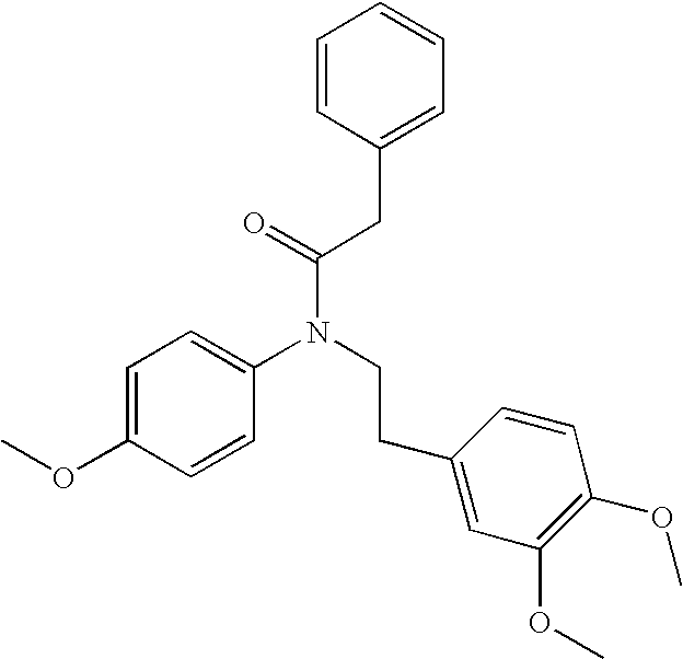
C1=C(OC)C=CC(N(CCC2=CC(OC)=C(OC)C=C2)C(=O)CC2=CC=CC=C2)=C1
